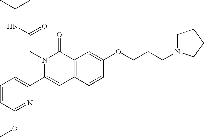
C1=CC(OC)=NC(C2=CC3=C(C(=O)N2CC(=O)NC(C)C)C=C(OCCCN2CCCC2)C=C3)=C1
